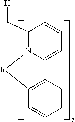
C1(C[H])=N2C(=CC=C1)C1=C(C=CC=C1)[Ir]2
